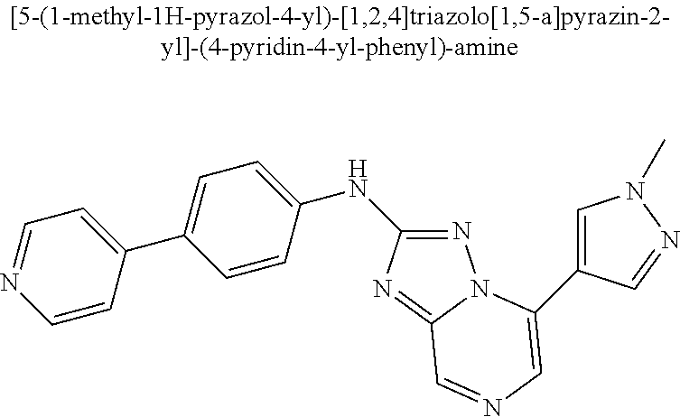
C1=CC(NC2=NN3C(=N2)C=NC=C3C2=CN(C)N=C2)=CC=C1C1=CC=NC=C1
